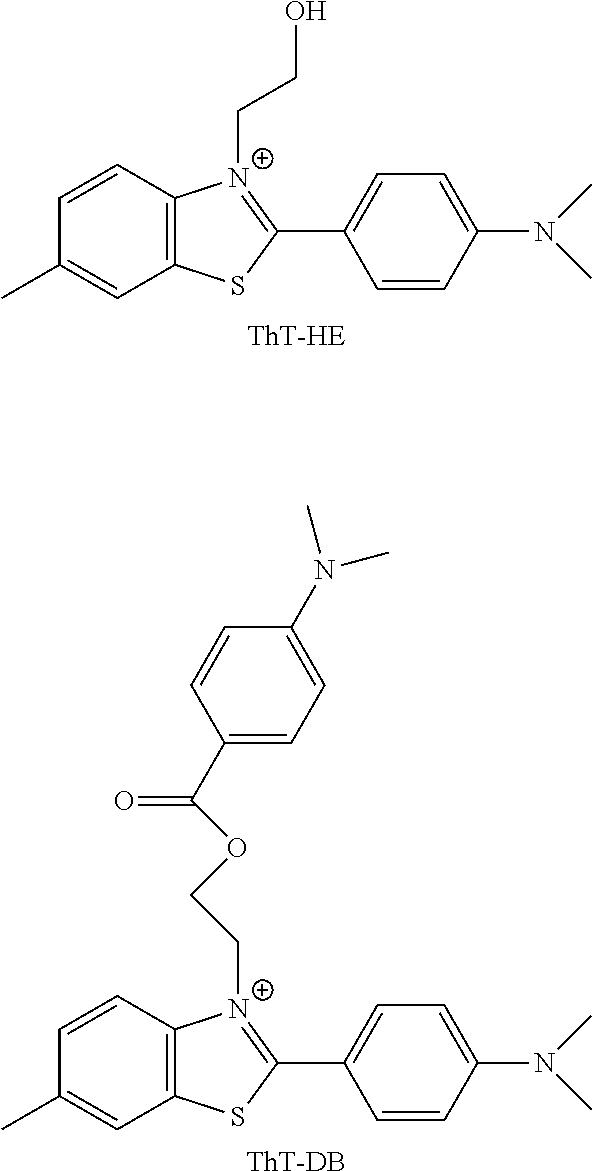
C1=CC2=C(C=C1C)SC(C1=CC=C(N(C)C)C=C1)=[N+]2CCO.C1=CC2=C(C=C1C)SC(C1=CC=C(N(C)C)C=C1)=[N+]2CCOC(C1=CC=C(N(C)C)C=C1)=O.[ThT-DB]
